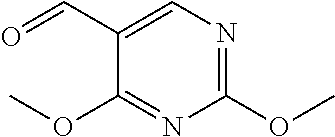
C1(OC)=NC=C(C=O)C(OC)=N1
